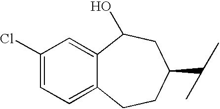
C1(Cl)=CC=C2C(=C1)C(O)CC(C(C)C)CC2
